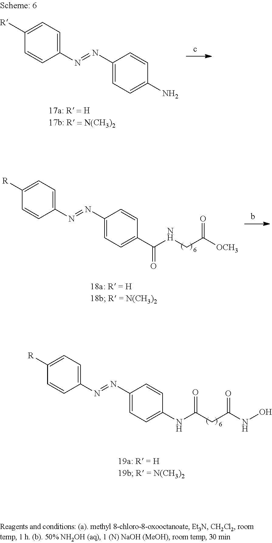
C1([R])=CC=C(N=NC2=CC=C(C(NCC([OCH3])=O)=O)C=C2)C=C1.C1([R])=CC=C(N=NC2=CC=C(NC(CC(NO)=O)=O)C=C2)C=C1.C1([R])=CC=C(N=NC2=CC=C(N)C=C2)C=C1
